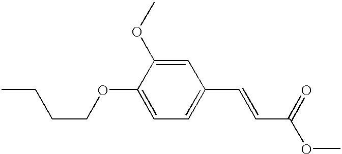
CCCCOC1=CC=C(C=CC(OC)=O)C=C1OC
